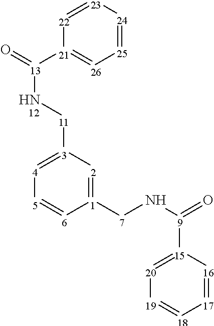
[22]1=[23][24]=[25][26]=[21]1[13](=O)N[11][3]1=[4][5]=[6][1]([7]N[9](=O)[15]2=[20][19]=[18][17]=[16]2)=[2]1
